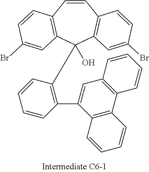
C1=CC2=C(C(C3=C(C4=CC5=C(C6=C4C=CC=C6)C=CC=C5)C=CC=C3)(O)C3=C1C=CC(Br)=C3)C=C(Br)C=C2
